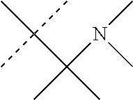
CC(C)(N(C)C)C(C)(C)C
